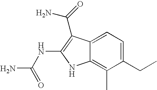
C1(CC)=CC=C2C(=C1C)NC(NC(N)=O)=C2C(=O)N
